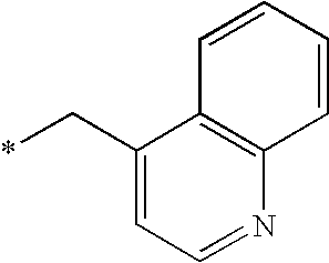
C1(C*)=CC=NC2=C1C=CC=C2
